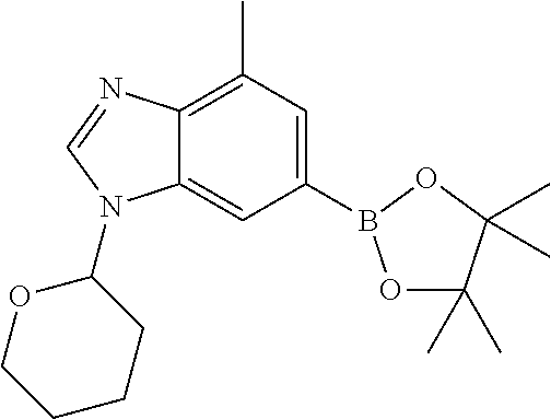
C12=CC(B3OC(C)(C)C(C)(C)O3)=CC(C)=C1N=CN2C1OCCCC1
